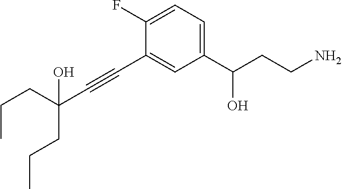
C1(C#CC(CCC)(CCC)O)=CC(C(CCN)O)=CC=C1F
